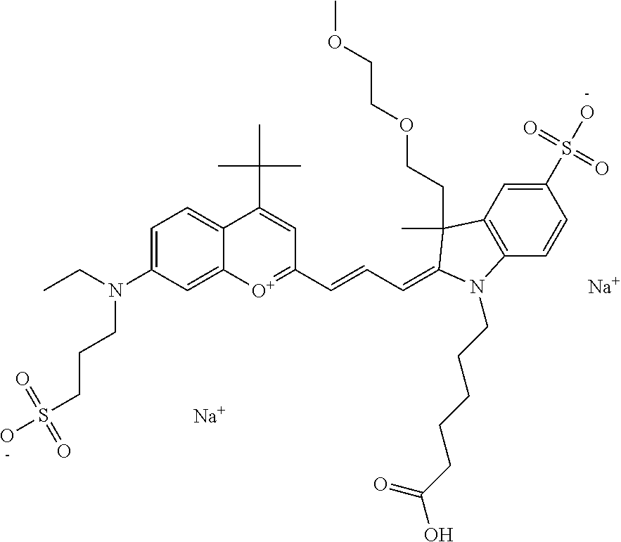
[Na].[Na].C(=CC=C1C(C)(CCOCCOC)C2=C(C=CC(S(O)(=O)=O)=C2)N1CCCCCC(O)=O)C1=[O+]C2=CC(N(CC)CCCS(O)(=O)=O)=CC=C2C(C(C)(C)C)=C1
